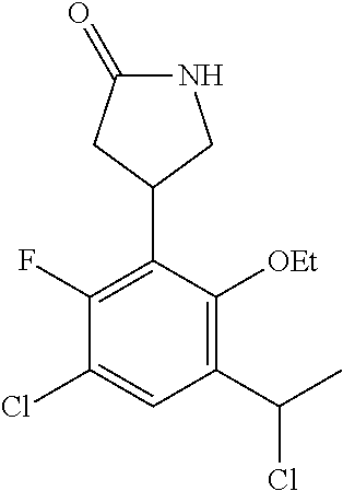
C1(C(C)Cl)=C([OEt])C(C2CNC(=O)C2)=C(F)C(Cl)=C1
